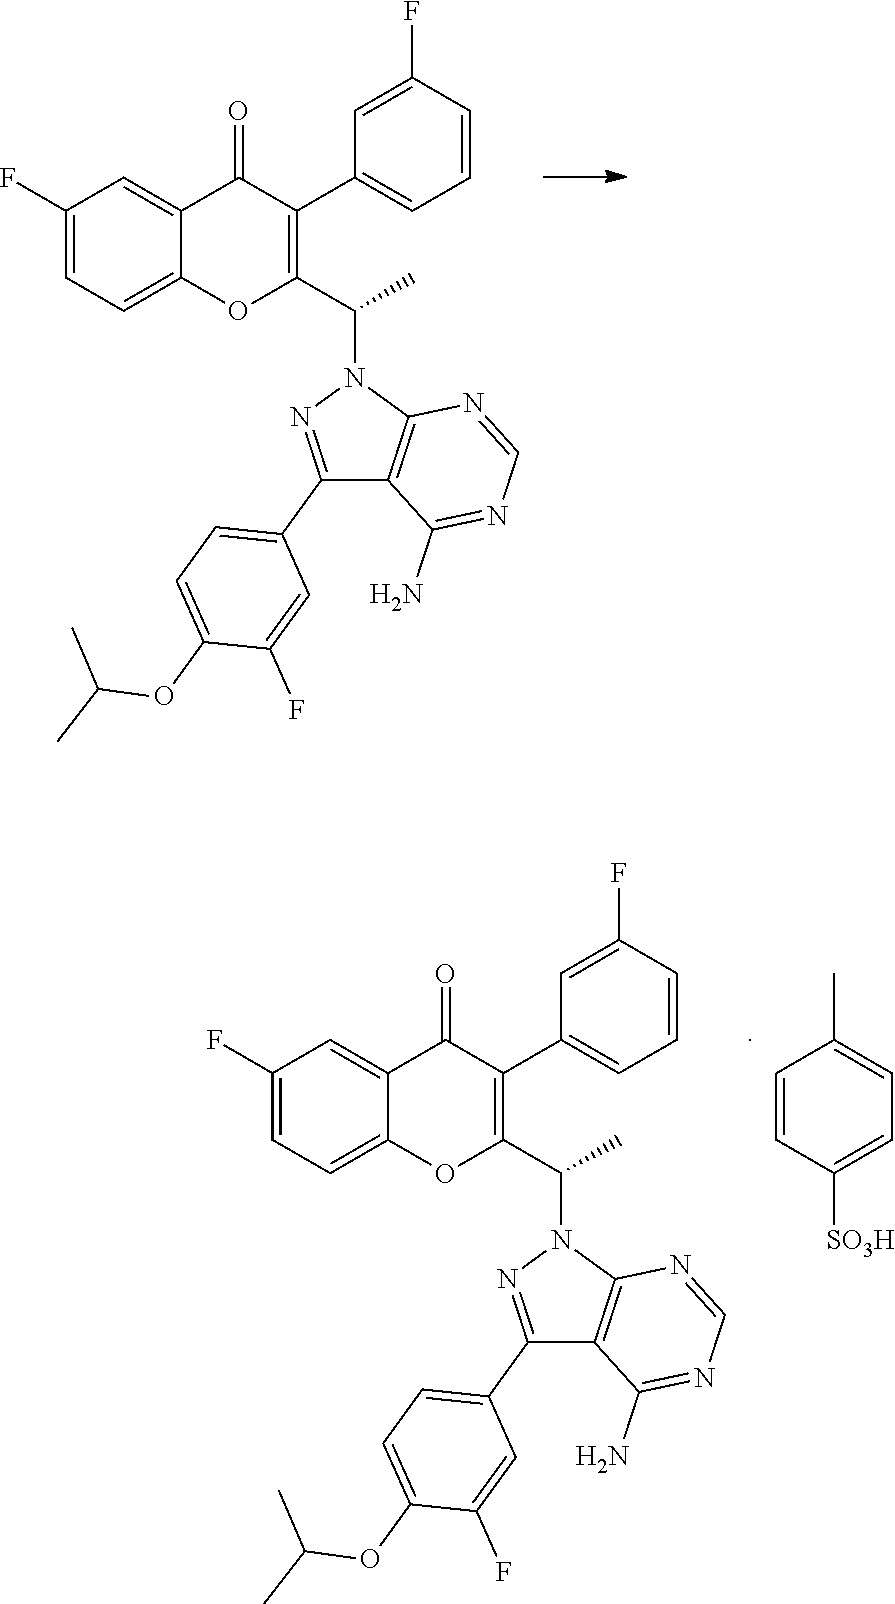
C1(F)=CC=C2C(=C1)C(=O)C(C1=CC=CC(F)=C1)=C(C(N1N=C(C3=CC=C(OC(C)C)C(F)=C3)C3=C1N=CN=C3N)C)O2.C1(F)=CC=C2C(=C1)C(=O)C(C1=CC=CC(F)=C1)=C(C(N1N=C(C3=CC=C(OC(C)C)C(F)=C3)C3=C1N=CN=C3N)C)O2.C1=CC([SO3H])=CC=C1C
